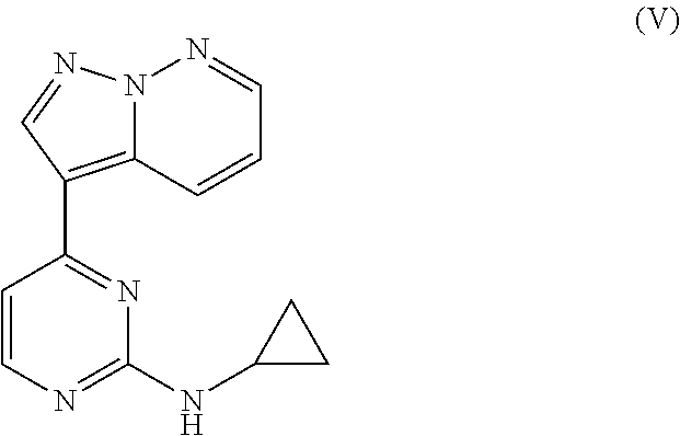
N12C(=C(C3=NC(NC4CC4)=NC=C3)C=N1)C=CC=N2
